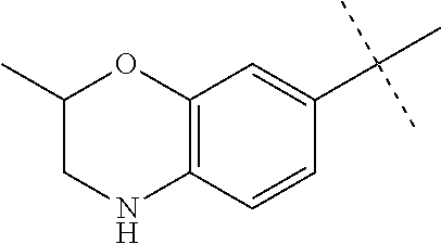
C1(C)CNC2=C(O1)C=C(C(C)(C)C)C=C2
